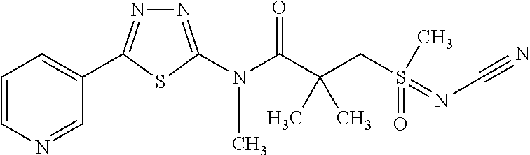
C1=CN=CC(C2=NN=C(N(C(C(CS(=O)(=NC#N)C)(C)C)=O)C)S2)=C1
